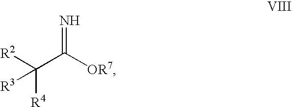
[R2]C(C([OR7])=N)([R4])[R3]
